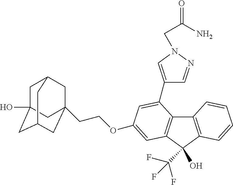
C12=C(C(O)(C(F)(F)F)C3=C1C(C1=CN(CC(N)=O)N=C1)=CC(OCCC14CC5CC(O)(CC(C1)C5)C4)=C3)C=CC=C2
